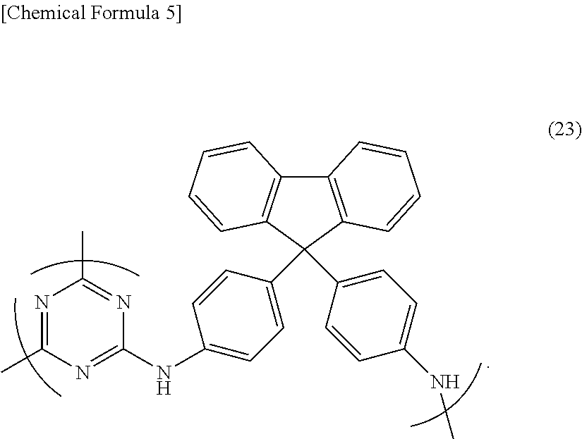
C12=C(C(C3=CC=C(NC)C=C3)(C3=CC=C(NC4=NC(C)=NC(C)=N4)C=C3)C3=C1C=CC=C3)C=CC=C2
